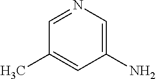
C1=NC=C(N)C=C1C
